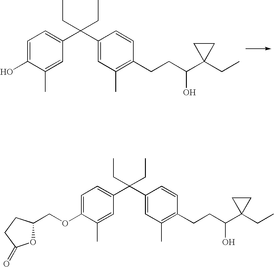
C1=C(OCC2OC(=O)CC2)C(C)=CC(C(C2=CC(C)=C(CCC(C3(CC)CC3)O)C=C2)(CC)CC)=C1.C1=C(O)C(C)=CC(C(C2=CC(C)=C(CCC(C3(CC)CC3)O)C=C2)(CC)CC)=C1
